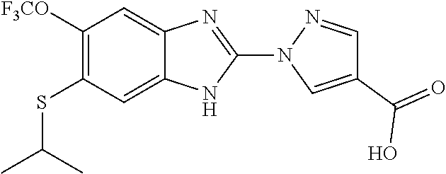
[F3CO]C1=C(SC(C)C)C=C2C(=C1)N=C(N1C=C(C(=O)O)C=N1)N2
